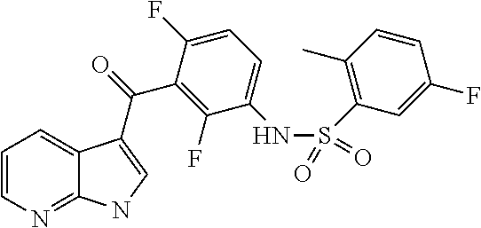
C12=NC=CC=C1C(C(=O)C1=C(F)C(NS(C3=C(C)C=CC(F)=C3)(=O)=O)=CC=C1F)=CN2
